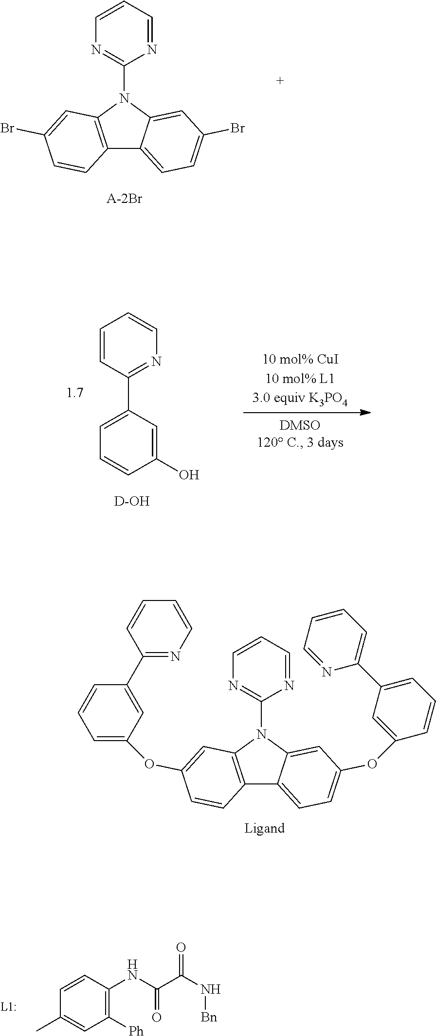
N1=C(N2C3=C(C4=CC=C(Br)C=C24)C=CC(Br)=C3)N=CC=C1.[A-2Br].C1=CC(C2=CC=CC(O)=C2)=NC=C1.[D-OH].N1=C(N2C3=C(C4=CC=C(OC5=CC(C6=CC=CC=N6)=CC=C5)C=C24)C=CC(OC2=CC=CC(C4=NC=CC=C4)=C2)=C3)N=CC=C1.[Ligand].C1(C)=CC([Ph])=C(NC(=O)C(N[Bn])=O)C=C1
